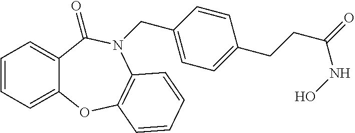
C1=CC=C2C(=C1)C(=O)N(CC1=CC=C(CCC(=O)NO)C=C1)C1=C(O2)C=CC=C1
